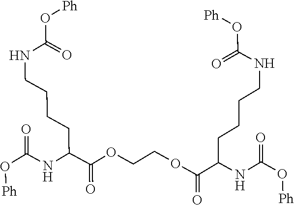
O(C(NCCCCC(NC(=O)O[Ph])C(=O)OCCOC(=O)C(CCCCNC(O[Ph])=O)NC(=O)O[Ph])=O)[Ph]
